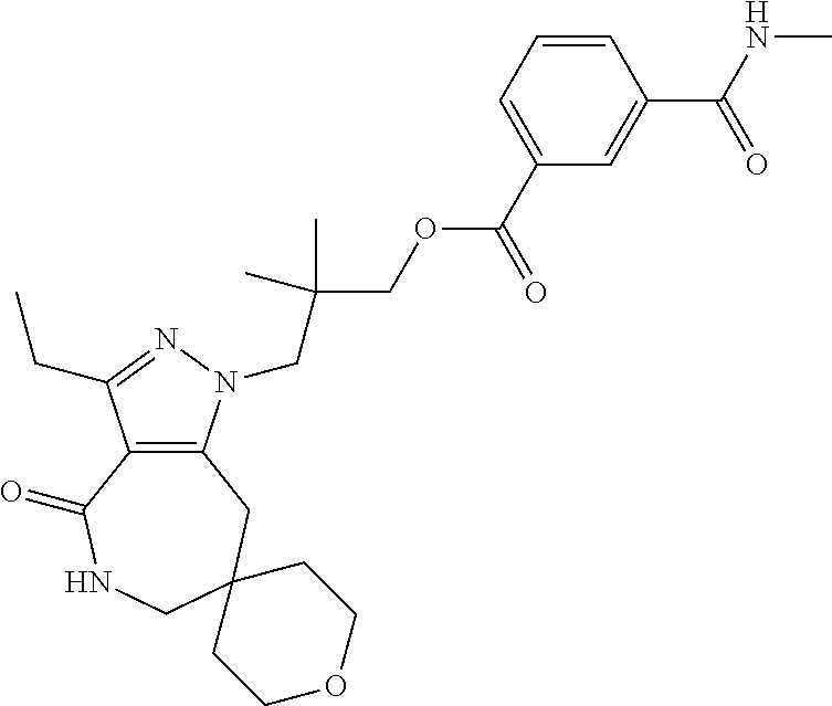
C12=C(CC3(CNC1=O)CCOCC3)N(CC(COC(C1=CC=CC(C(=O)NC)=C1)=O)(C)C)N=C2CC
